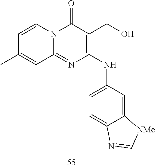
C1=CC(C)=CC2=NC(NC3=CC=C4C(=C3)[NMe]C=N4)=C(CO)C(=O)N12
